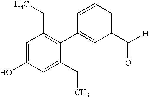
C1=C(O)C=C(CC)C(C2=CC(C([H])=O)=CC=C2)=C1CC
